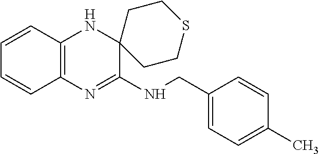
C1=CC2=C(C=C1)N=C(NCC1=CC=C(C)C=C1)C1(N2)CCSCC1
